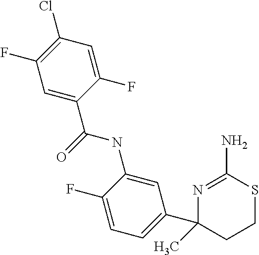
N1=C(N)SCCC1(C1=CC=C(F)C(NC(C2=CC(F)=C(Cl)C=C2F)=O)=C1)C
